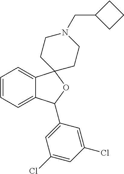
C1=C2C(=CC=C1)C1(OC2C2=CC(Cl)=CC(Cl)=C2)CCN(CC2CCC2)CC1
